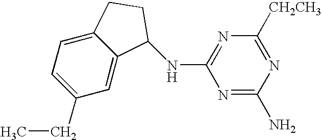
C1(CC)=CC=C2C(=C1)C(NC1=NC([CH2CH3])=NC(N)=N1)CC2
